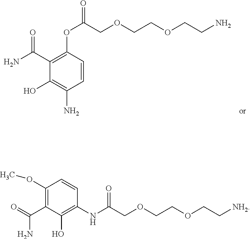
C1(C(N)=O)=C(OC(COCCOCCN)=O)C=CC(N)=C1O.C1(OC)=C(C(=O)N)C(O)=C(NC(COCCOCC[NH2])=O)C=C1
